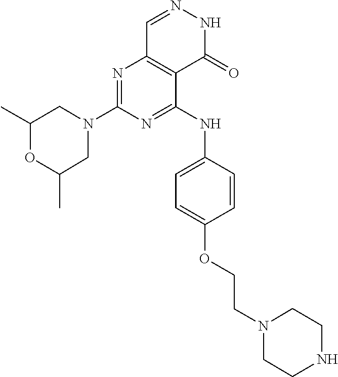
N1=C(NC2=CC=C(OCCN3CCNCC3)C=C2)C2=C(N=C1N1CC(C)OC(C)C1)C=NNC2=O
